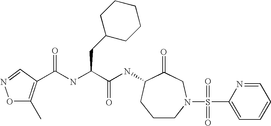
C1CN(S(C2=CC=CC=N2)(=O)=O)CC(=O)C(NC(C(CC2CCCCC2)NC(=O)C2=C(C)ON=C2)=O)C1
